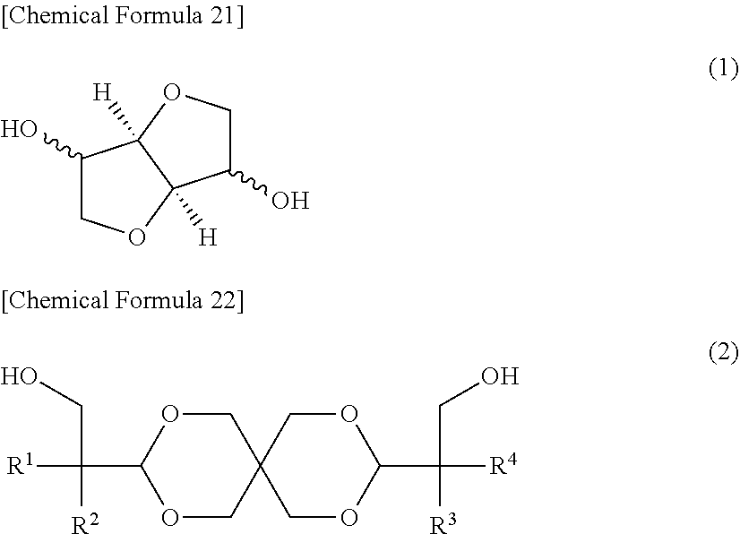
C1(O)COC2([H])C1([H])OCC2O.O1CC2(COC1C([R1])(CO)[R2])COC(C([R4])(CO)[R3])OC2
